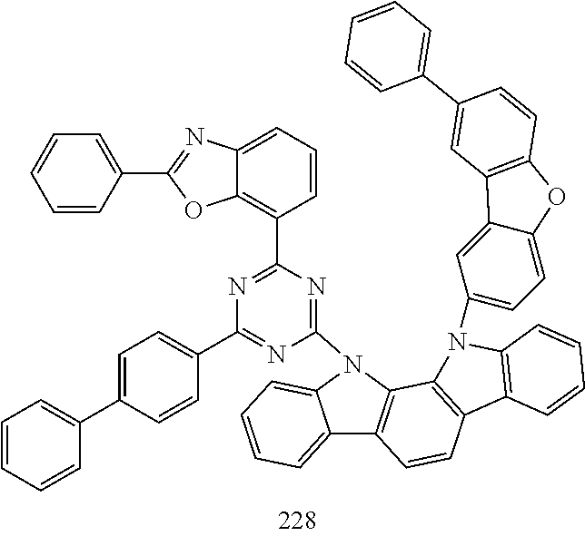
C12=CC=CC=C1N(C1=NC(C3=C4C(=CC=C3)N=C(C3=CC=CC=C3)O4)=NC(C3=CC=C(C4=CC=CC=C4)C=C3)=N1)C1=C2C=CC2=C1N(C1=CC=C3C(=C1)C1=C(O3)C=CC(C3=CC=CC=C3)=C1)C1=C2C=CC=C1
